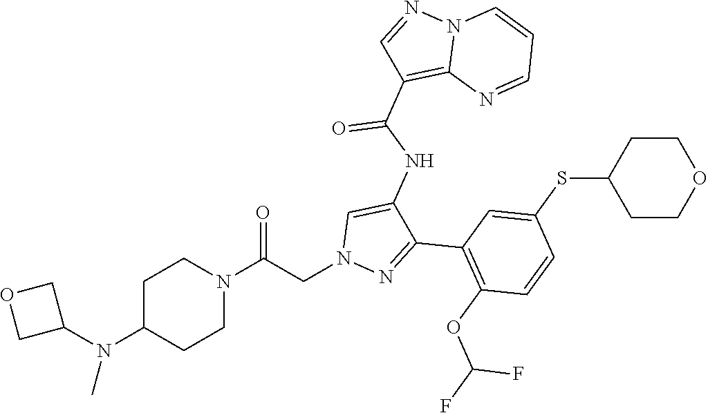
C1C(N(C2COC2)C)CCN(C(CN2N=C(C3=C(OC(F)F)C=CC(SC4CCOCC4)=C3)C(NC(C3=C4N(N=C3)C=CC=N4)=O)=C2)=O)C1
